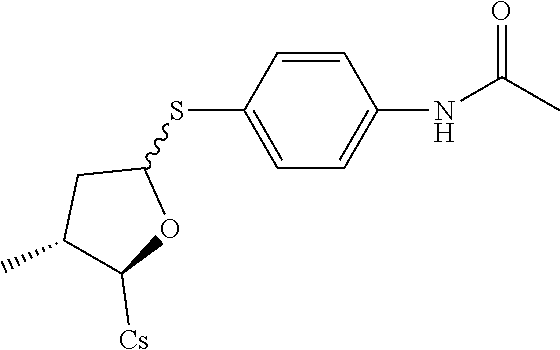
C1=CC(SC2CC(C)C([Cs])O2)=CC=C1NC(C)=O
